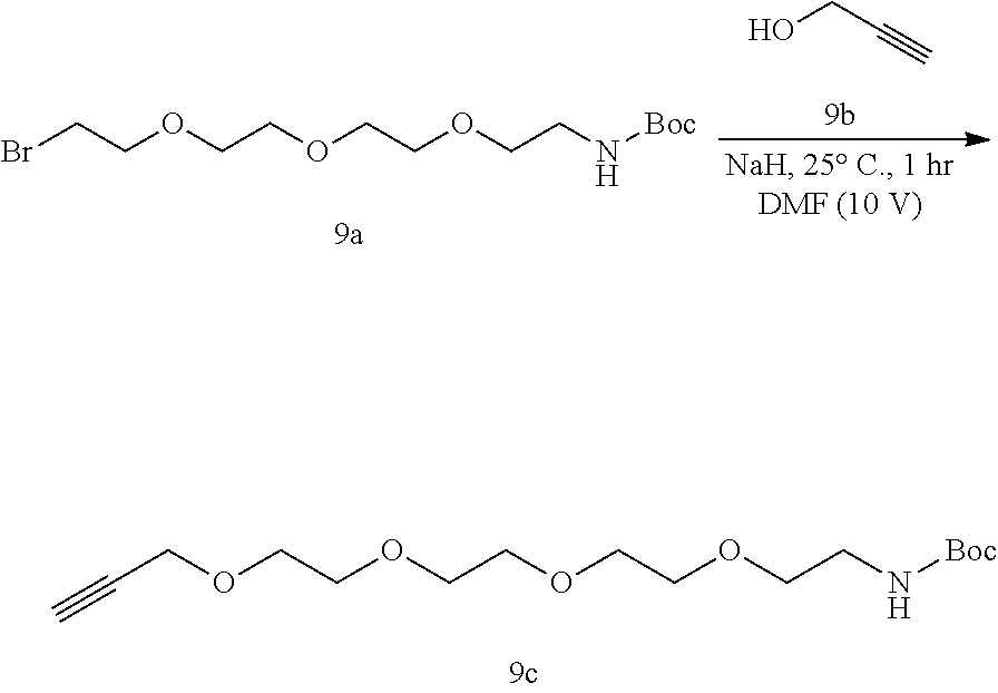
BrCCOCCOCCOCCN[Boc].OCC#C.C#CCOCCOCCOCCOCCN[Boc]
